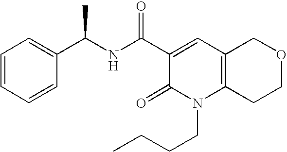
C1(C(NC(C2=CC3=C(N(CCCC)C2=O)CCOC3)=O)C)=CC=CC=C1
